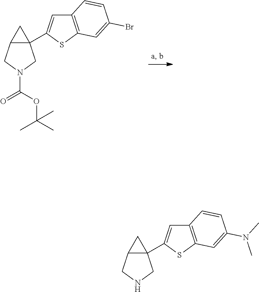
C12=C(SC(C34C(CN(C(OC(C)(C)C)=O)C3)C4)=C1)C=C(Br)C=C2.C12=C(SC(C34C(CNC3)C4)=C1)C=C(N(C)C)C=C2
